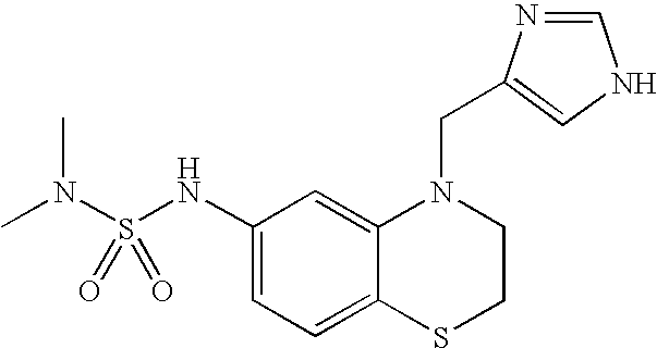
C1=C(NS(N(C)C)(=O)=O)C=C2C(=C1)SCCN2CC1=CNC=N1
